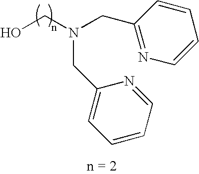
C1(CN(CO)CC2=CC=CC=N2)=NC=CC=C1
